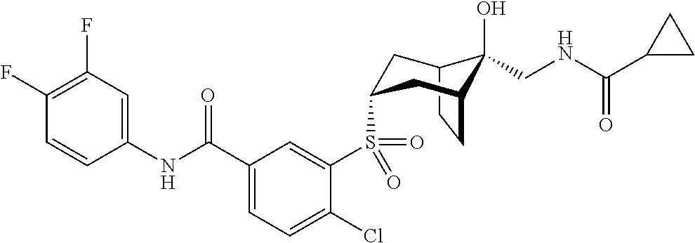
C12CCC(CC(S(C3=CC(C(NC4=CC(F)=C(F)C=C4)=O)=CC=C3Cl)(=O)=O)C1)C2(O)CNC(C1CC1)=O
